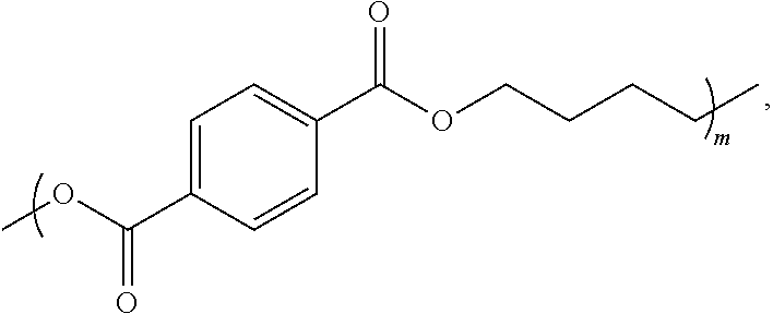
C1=C(C(OC)=O)C=CC(C(OCCCCC)=O)=C1
